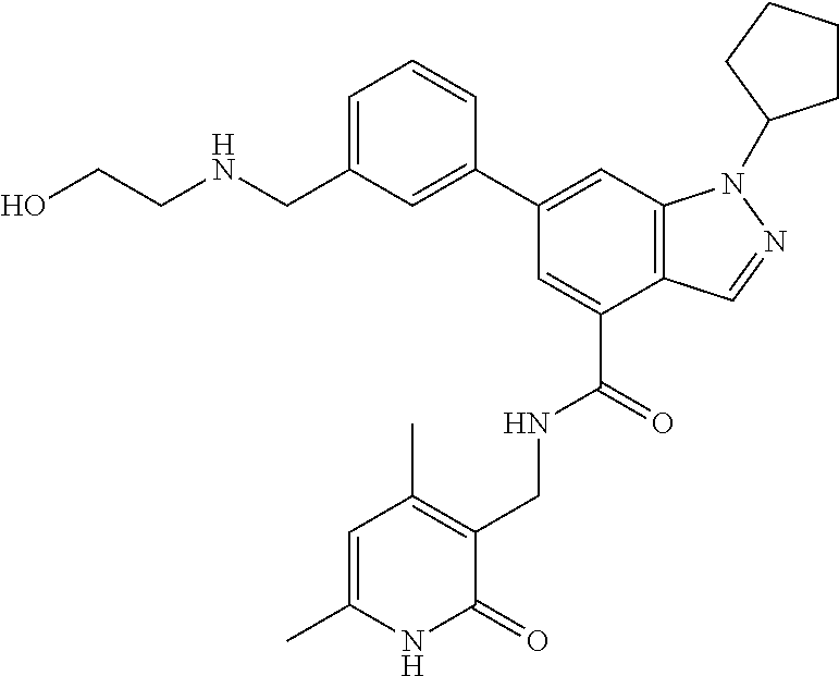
C12=C(C=C(C3=CC(CNCCO)=CC=C3)C=C1C(=O)NCC1=C(C)C=C(C)NC1=O)N(C1CCCC1)N=C2
